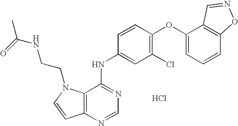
C12=C(N=CN=C1NC1=CC(Cl)=C(OC3=CC=CC4=C3C=NO4)C=C1)C=CN2CCNC(=O)C.Cl
